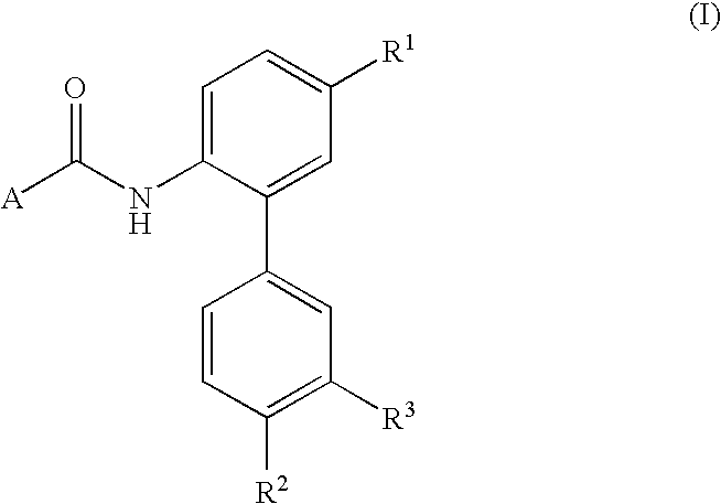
C1=C(NC([A])=O)C(C2=CC([R3])=C([R2])C=C2)=CC([R1])=C1
